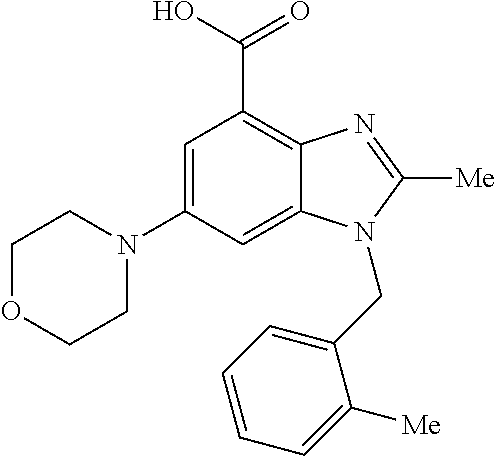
C1=C(N2CCOCC2)C=C2C(=C1C(O)=O)N=C([Me])N2CC1=CC=CC=C1[Me]
